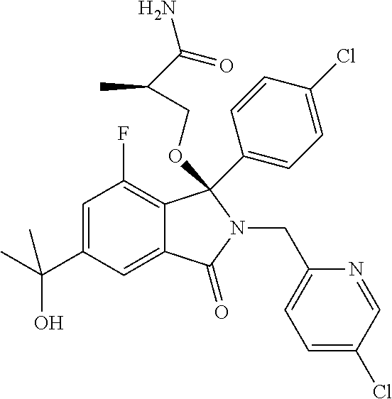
C1=C(C(C)(O)C)C=C2C(=C1F)C(C1=CC=C(Cl)C=C1)(OCC(C)C(=O)N)N(CC1=CC=C(Cl)C=N1)C2=O
